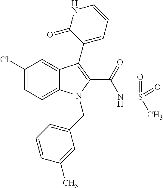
C1(Cl)=CC=C2C(=C1)C(C1=CC=CNC1=O)=C(C(NS(C)(=O)=O)=O)N2CC1=CC=CC(C)=C1
